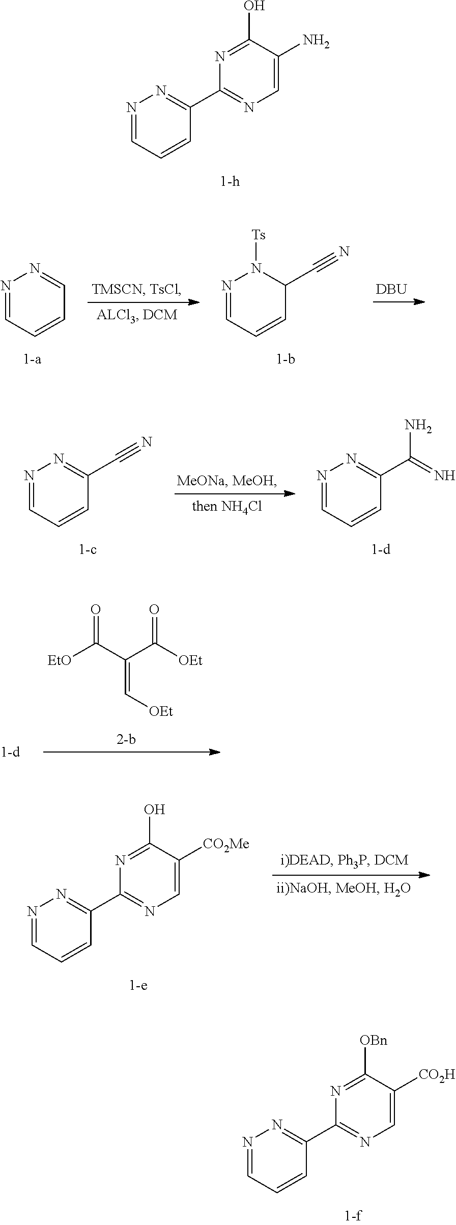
N1=CC=CC=N1.N1=CC=CC(C#N)N1[Ts].[DBU].N1=CC=CC(C#N)=N1.N1=CC=CC(C(=N)N)=N1.N1=CC=CC(C2=NC=C(N)C(O)=N2)=N1.O=C(C(C([OEt])=O)=C[OEt])[EtO].N1=CC=CC(C2=NC=C([CO2H])C([OBn])=N2)=N1.N1=CC=CC(C2=NC=C([CO2Me])C(O)=N2)=N1
